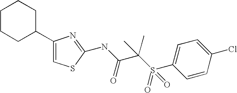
C1(C2CCCCC2)=CSC(NC(=O)C(C)(S(=O)(C2=CC=C(Cl)C=C2)=O)C)=N1
